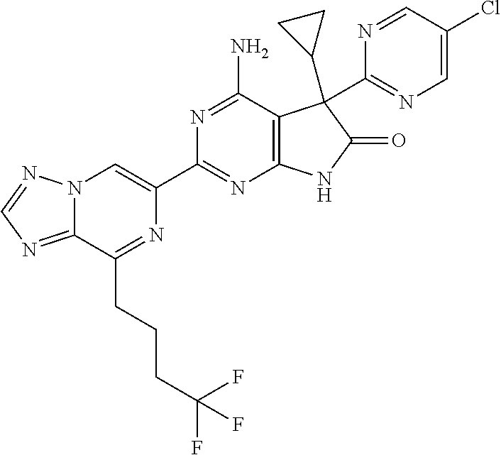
C12=NC=NN1C=C(C1=NC3=C(C(N)=N1)C(C1CC1)(C1=NC=C(Cl)C=N1)C(=O)N3)N=C2CCCC(F)(F)F
